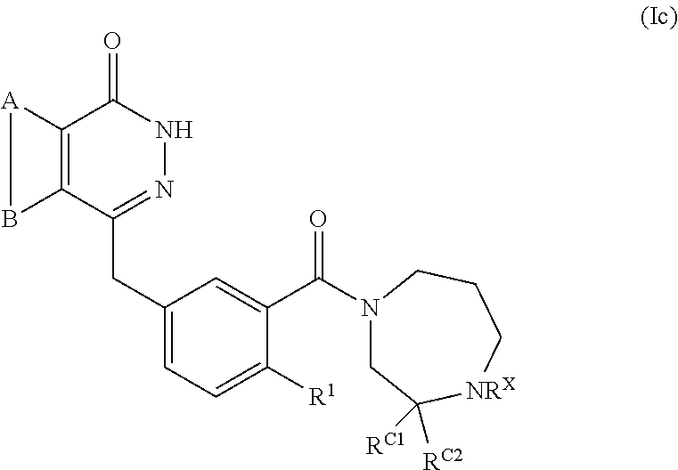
C12=C(C(CC3=CC=C([R1])C(C(=O)N4CC([RC1])([RC2])[NRX]CCC4)=C3)=NNC1=O)B[A]2
